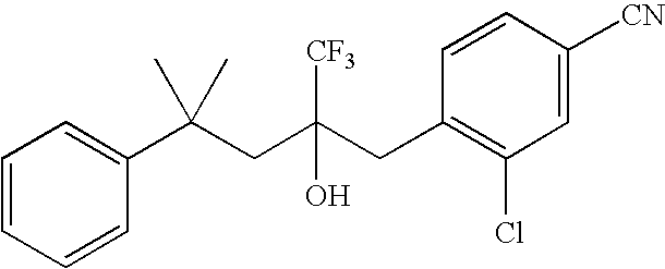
C1=CC(C(CC(CC2=C(Cl)C=C([CN])C=C2)(O)[CF3])(C)C)=CC=C1
